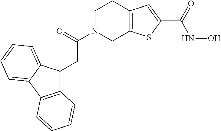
C12=C(C3=CC=CC=C3C1CC(N1CC3=C(CC1)C=C(C(=O)NO)S3)=O)C=CC=C2
